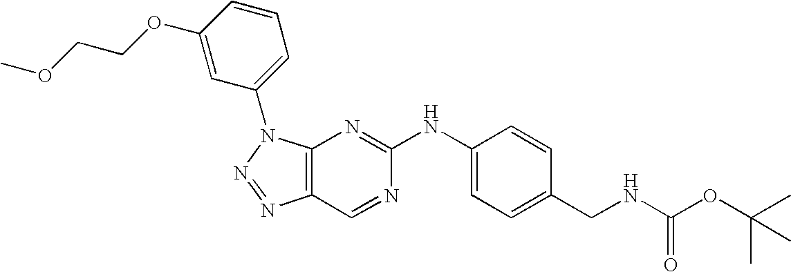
C12=C(N(C3=CC=CC(OCCOC)=C3)N=N1)N=C(NC1=CC=C(CNC(OC(C)(C)C)=O)C=C1)N=C2
